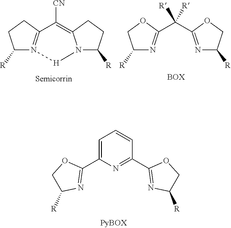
C(C1=NC([R])CO1)(C1=NC([R])CO1)([R])[R].[BOX].C1([CN])=C2N(C([R])CC2)[H]N2=C1CCC2[R].C1=C(C2=NC([R])CO2)N=C(C2=NC([R])CO2)C=C1
